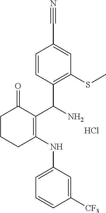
C1=CC(C(C2=C(NC3=CC=CC([CF3])=C3)CCCC2=O)N)=C(SC)C=C1C#N.Cl
